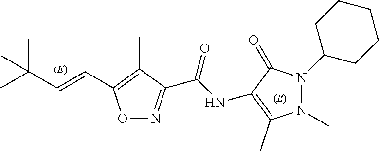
C(NC1=C(C)N(C)N(C2CCCCC2)C1=O)(=O)C1=NOC(C=CC(C)(C)C)=C1C
